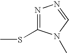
N1=C(SC)N(C)C=N1
